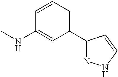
C1=CC(NC)=CC(C2=NNC=C2)=C1
